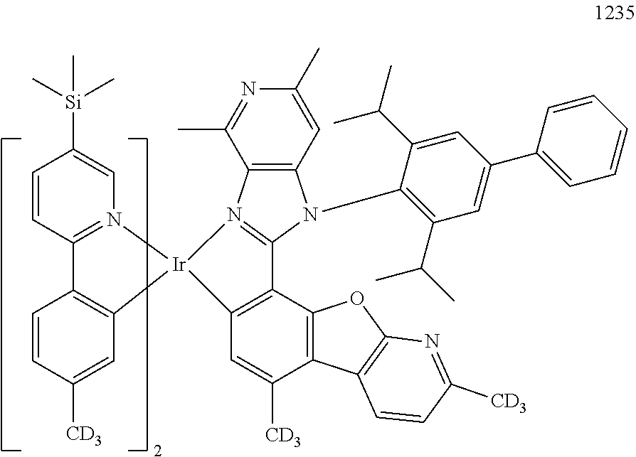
C1=CC([Si](C)(C)C)=CN2=C1C1=C([Ir]23N2=C(N(C4=C(C(C)C)C=C(C5=CC=CC=C5)C=C4C(C)C)C4=C2C(C)=NC(C)=C4)C2=C3C=C([CD3])C3=C2OC2=C3C=CC([CD3])=N2)C=C([CD3])C=C1
